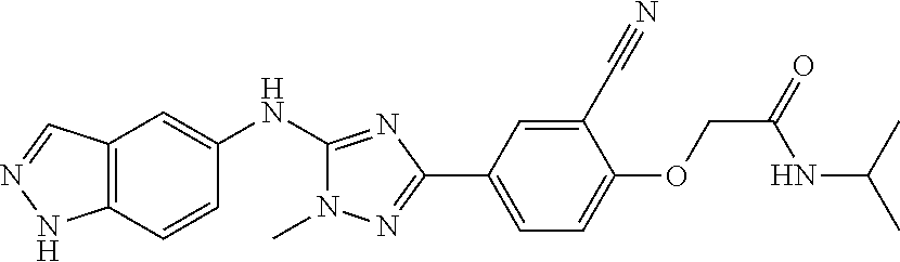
C12=C(C=CC(NC3=NC(C4=CC=C(OCC(=O)NC(C)C)C(C#N)=C4)=NN3C)=C1)NN=C2
